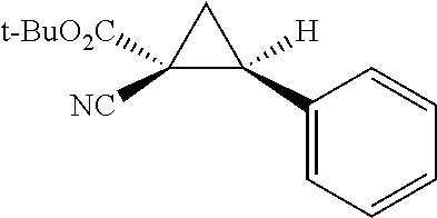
C1([NC])([t-BuO2C])C(C2=CC=CC=C2)([H])C1
